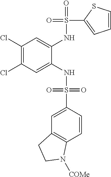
C1(Cl)=C(Cl)C=C(NS(=O)(=O)C2=CC3=C(C=C2)N([COMe])CC3)C(NS(=O)(C2=CC=CS2)=O)=C1
